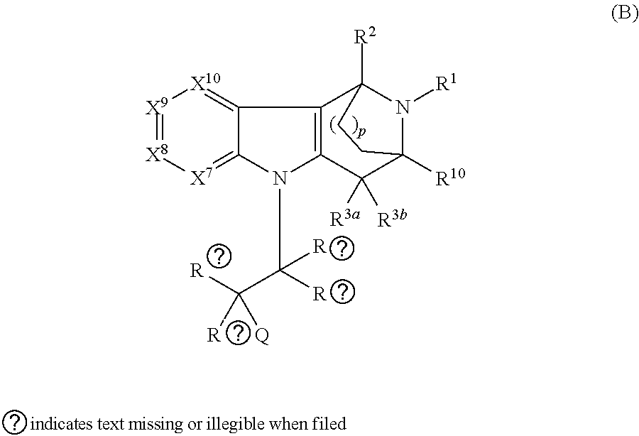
C12=[X10][X9]=[X8][X7]=C1N(C([R])(C([R])([R])[Q])[R])C1=C2C2([R2])N([R1])C([R10])(C1([R3a])[R3b])CC2
